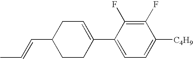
C1(F)=C(F)C(C2=CCC(C=CC)CC2)=CC=C1[C4H9]
